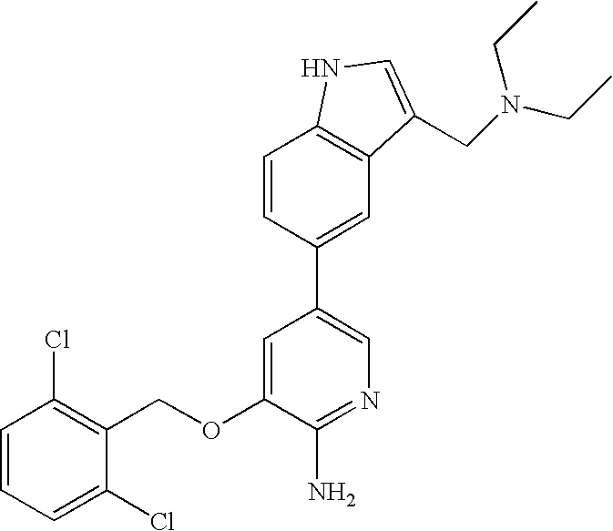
C1=CC=C(Cl)C(COC2=CC(C3=CC4=C(C=C3)NC=C4CN(CC)CC)=CN=C2N)=C1Cl
